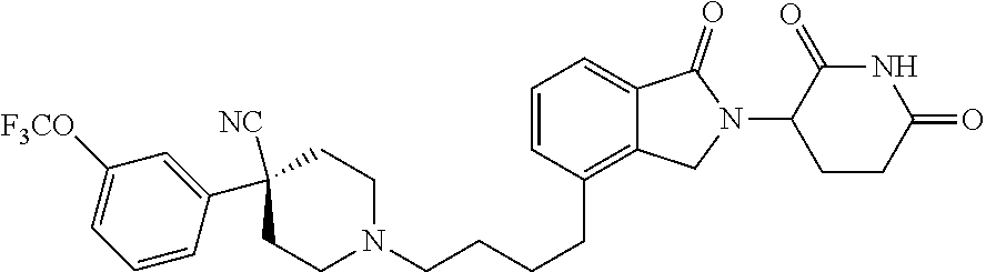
C1=CC(CCCCN2CCC(C3=CC([F3CO])=CC=C3)([NC])CC2)=C2C(=C1)C(=O)N(C1CCC(=O)NC1=O)C2
